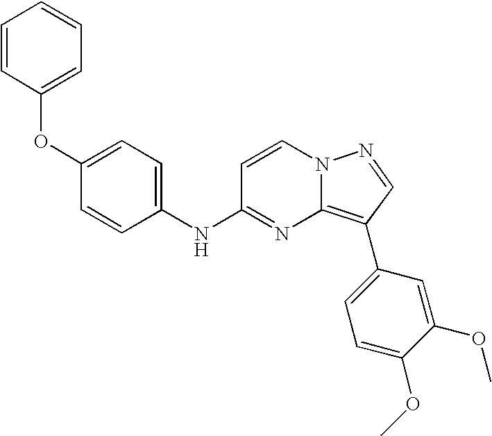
O(C1=CC=CC=C1)C1=CC=C(NC2=NC3=C(C4=CC=C(OC)C(OC)=C4)C=NN3C=C2)C=C1
